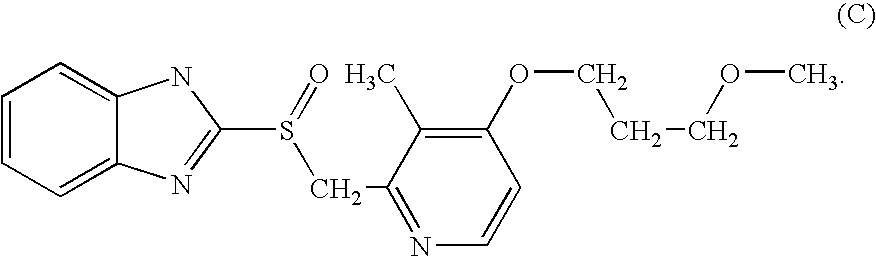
C1=CC=C2C(=C1)NC(S(=O)CC1=NC=CC(OCCCOC)=C1C)=N2
